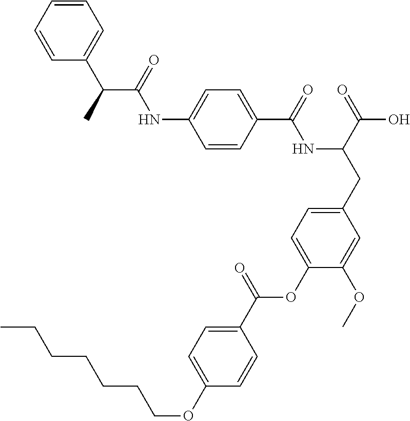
C1=CC(C(=O)NC(CC2=CC=C(OC(C3=CC=C(OCCCCCCC)C=C3)=O)C(OC)=C2)C(=O)O)=CC=C1NC(=O)C(C1=CC=CC=C1)C
